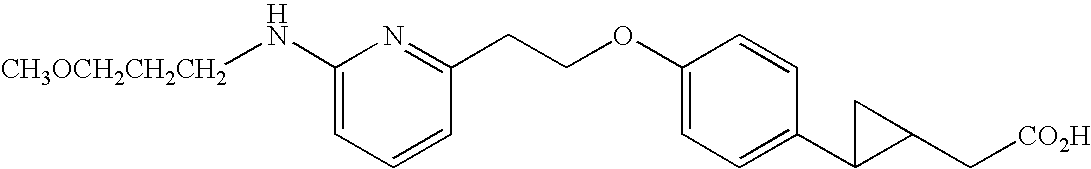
C1(N[CH3OCH2CH2CH2])=CC=CC(CCOC2=CC=C(C3C(C[CO2H])C3)C=C2)=N1
